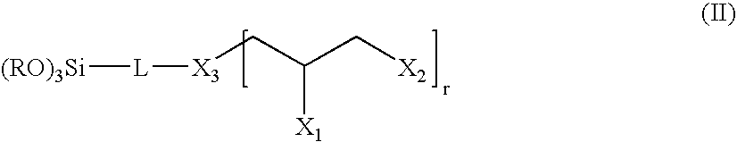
[(RO)3Si][L][X3]CC([X1])C[X2]
